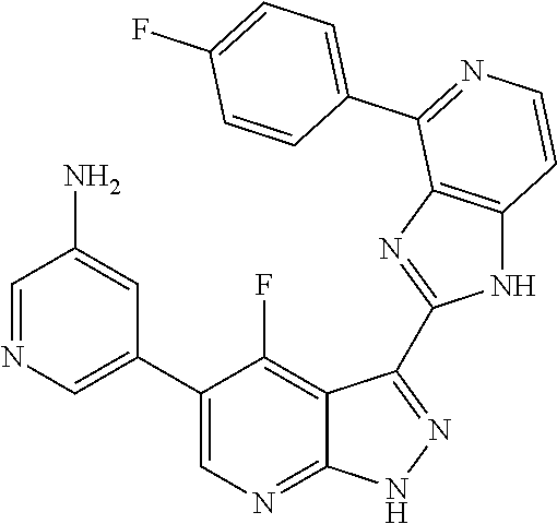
C1=NC=C(C2=CN=C3C(=C2F)C(C2=NC4=C(N2)C=CN=C4C2=CC=C(F)C=C2)=NN3)C=C1N
